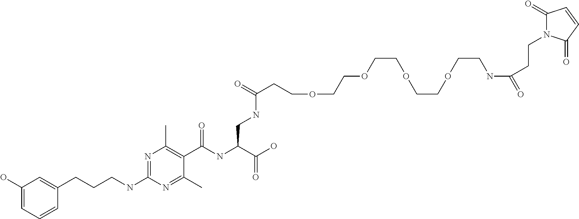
C1(O)=CC=CC(CCCNC2=NC(C)=C(C(NC(C(O)=O)CNC(CCOCCOCCOCCOCCNC(=O)CCN3C(=O)C=CC3=O)=O)=O)C(C)=N2)=C1
